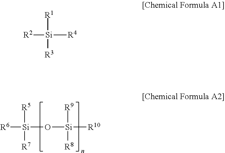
[Si]([R5])([R7])([R6])O[Si]([R8])([R9])[R10].[Si]([R1])([R3])([R2])[R4]
